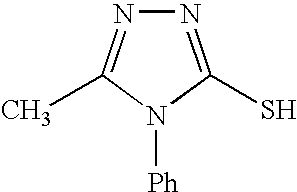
N1=C(S)N([Ph])C(C)=N1
